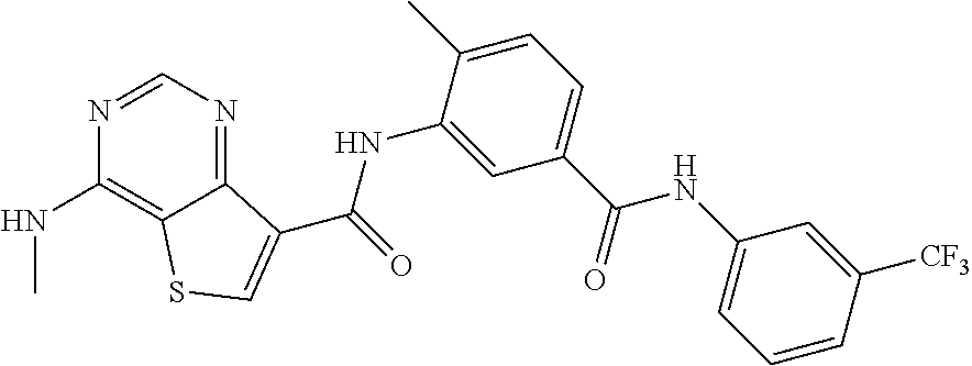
C1=NC(NC)=C2C(=N1)C(C(NC1=CC(C(NC3=CC=CC([CF3])=C3)=O)=CC=C1C)=O)=CS2
